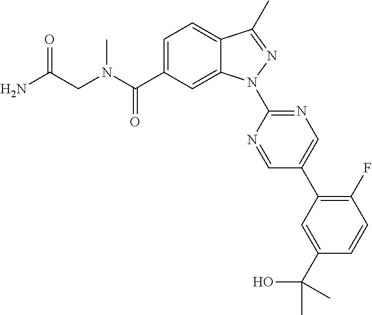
C12=CC=C(C(N(C)CC(N)=O)=O)C=C1N(C1=NC=C(C3=C(F)C=CC(C(O)(C)C)=C3)C=N1)N=C2C
